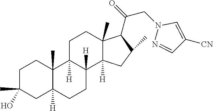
C1C(C)(O)CC2([H])C(C)(C1)C1([H])C([H])(CC2)C2([H])C(C)(CC1)C(C(=O)CN1N=CC([CN])=C1)C(C)C2
